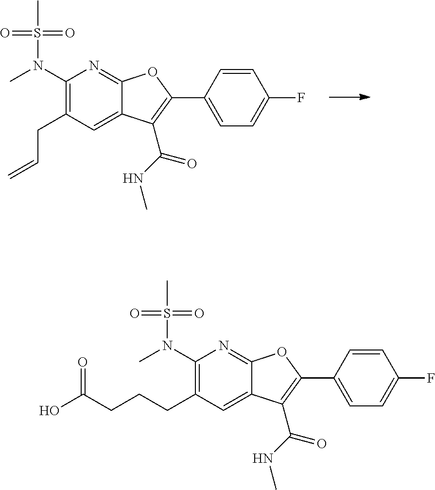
C1=CC(C2=C(C(NC)=O)C3=CC(CCCC(O)=O)=C(N(C)S(=O)(=O)C)N=C3O2)=CC=C1F.C1=CC(C2=C(C(NC)=O)C3=CC(CC=C)=C(N(C)S(=O)(=O)C)N=C3O2)=CC=C1F
